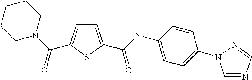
C1=C(C(=O)NC2=CC=C(N3C=NC=N3)C=C2)SC(C(N2CCCCC2)=O)=C1
